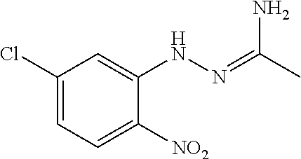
C1(Cl)=CC=C([NO2])C(NN=C(C)N)=C1
